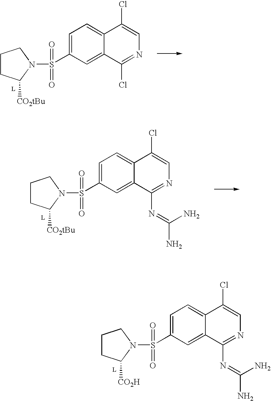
C1CC([CO2H])N(S(=O)(=O)C2=CC=C3C(=C2)C(N=C(N)N)=NC=C3Cl)C1.C1CC([CO2tBu])N(S(=O)(=O)C2=CC=C3C(=C2)C(Cl)=NC=C3Cl)C1.C1CC([CO2tBu])N(S(=O)(=O)C2=CC=C3C(=C2)C(N=C(N)N)=NC=C3Cl)C1
